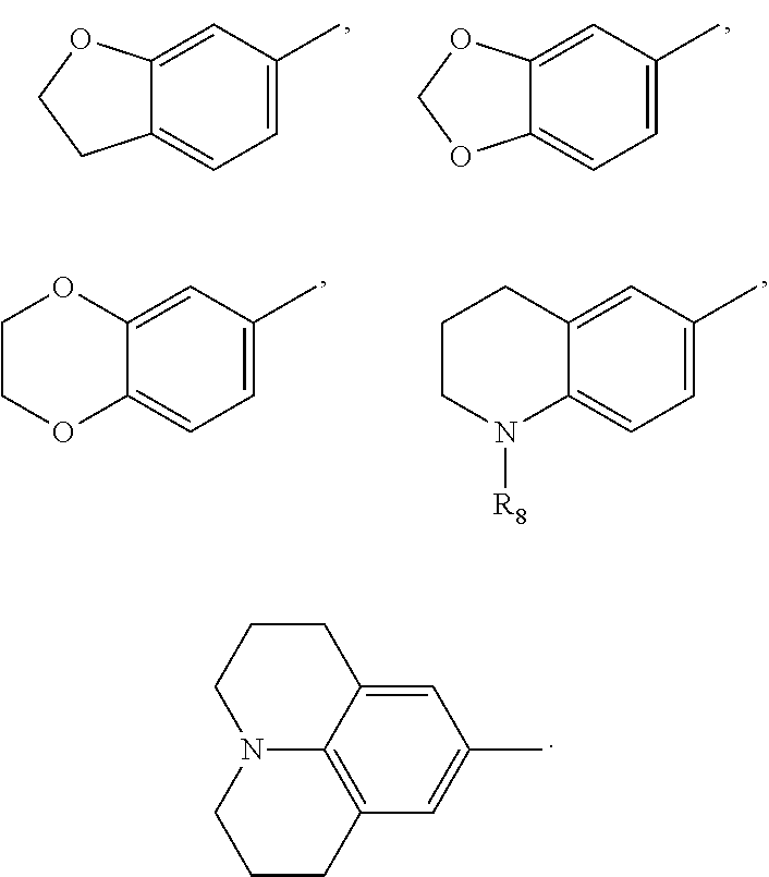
C1CCN2C3=C(CCC2)C=C(C)C=C13.C1=C(C)C=C2C(=C1)CCO2.C1=C(C)C=C2C(=C1)OCO2.C1COC2=CC=C(C)C=C2O1.C1CN([R8])C2=CC=C(C)C=C2C1
